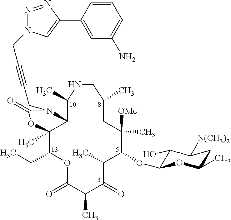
C12C(C)(C(CC)OC(=O)C(C)C(=O)C(C)C(OC3C(O)C([N(CH3)2])CC(C)O3)C(C)([OMe])CC(C)CNC1C)OC(=O)N2CC#CCN1N=NC(C2=CC(N)=CC=C2)=C1
